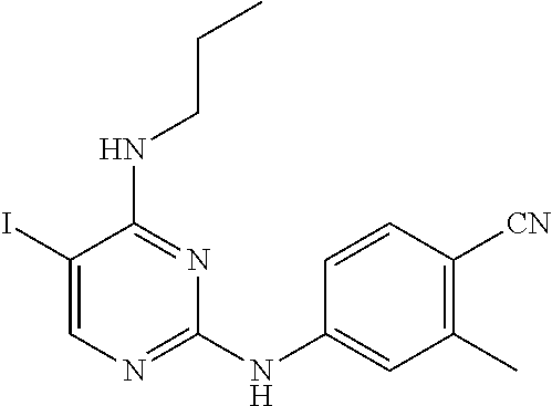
C1(I)=CN=C(NC2=CC(C)=C([CN])C=C2)N=C1NCCC
